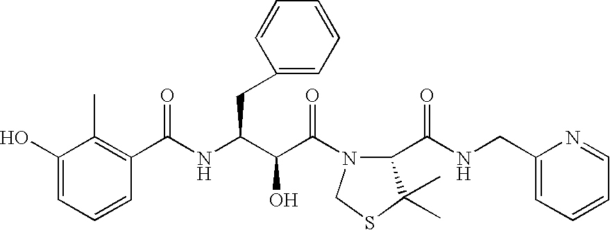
C1(O)=CC=CC(C(NC(C(C(=O)N2C(C(NCC3=CC=CC=N3)=O)C(C)(C)SC2)O)CC2=CC=CC=C2)=O)=C1C
